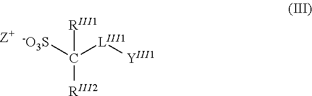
C([RIII2])([-O3S])([RIII1])[LIII1][YIII1]
